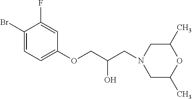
C1(Br)=CC=C(OCC(O)CN2CC(C)OC(C)C2)C=C1F
